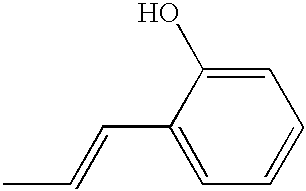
C1=C(O)C(C=CC)=CC=C1
